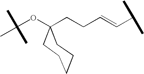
C(OC1(CCC=CC(C)C)CCCCC1)(C)(C)C
